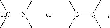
C(N(C)C)(C)C.C(=C(C)C)(C)C
